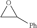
C1C([Ph])O1
